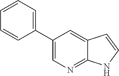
C1(C2=CN=C3C(=C2)C=CN3)=CC=CC=C1
